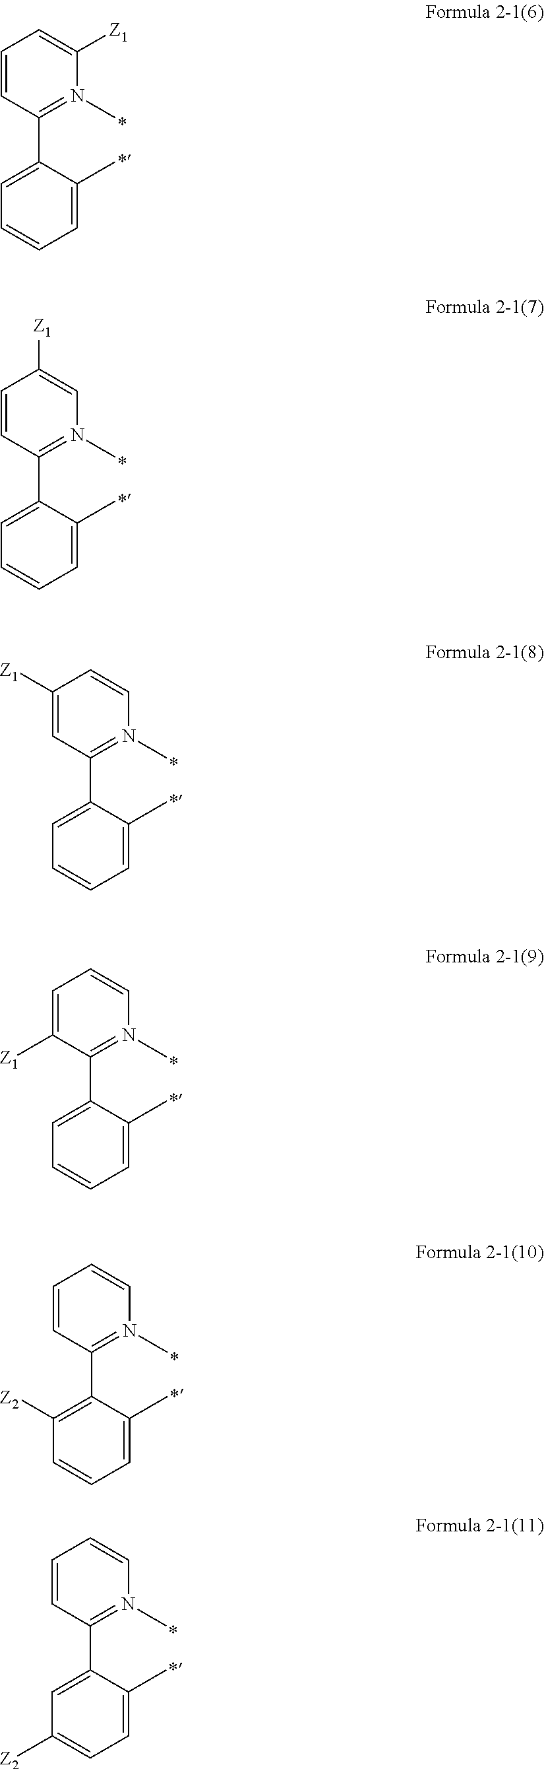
C1=CC(C2=CC=CC=C2C)=N(C)C([Z1])=C1.C1=CC(C2=CC=CC=C2C)=N(C)C=C1[Z1].C1([Z1])=CC(C2=CC=CC=C2C)=N(C)C=C1.C1=C([Z1])C(C2=CC=CC=C2C)=N(C)C=C1.C1=CC(C2=C([Z2])C=CC=C2C)=N(C)C=C1.C1=CC(C2=CC([Z2])=CC=C2C)=N(C)C=C1
